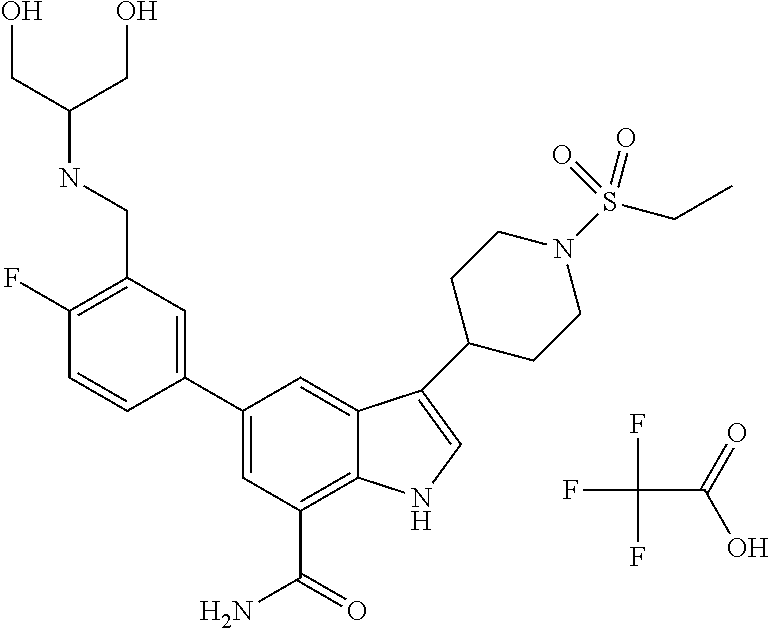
FC(C(=O)O)(F)F.C1(F)=C(CNC(CO)CO)C=C(C2=CC(C(=O)N)=C3C(=C2)C(C2CCN(S(CC)(=O)=O)CC2)=CN3)C=C1
